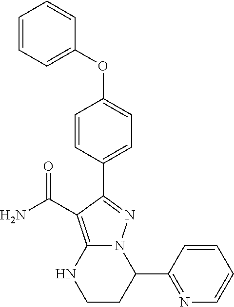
C1=CC=C(OC2=CC=C(C3=NN4C(=C3C(=O)N)NCCC4C3=NC=CC=C3)C=C2)C=C1
